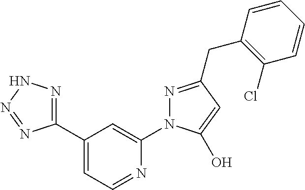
C1(C2=NNN=N2)=CC=NC(N2N=C(CC3=C(Cl)C=CC=C3)C=C2O)=C1
